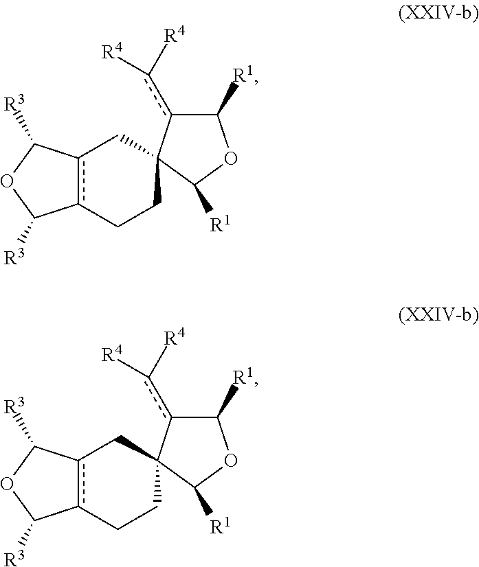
c12c(CCC3(C1)c(c([R4])[R4])C([R1])OC3[R1])C([R3])OC2[R3].c12c(CCC3(C1)c(c([R4])[R4])C([R1])OC3[R1])C([R3])OC2[R3]
